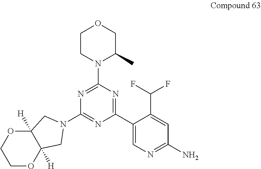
C1CN(C2=NC(N3CC4([H])C([H])(C3)OCCO4)=NC(C3=CN=C(N)C=C3C(F)F)=N2)C(C)CO1
